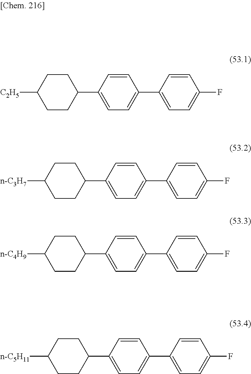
C1=CC(C2=CC=C(C3CCC([C2H5])CC3)C=C2)=CC=C1F.C1=CC(C2=CC=C(C3CCC([n-C3H7])CC3)C=C2)=CC=C1F.C1=CC(C2=CC=C(C3CCC([n-C4H9])CC3)C=C2)=CC=C1F.C1=CC(C2=CC=C(C3CCC([n-C5H11])CC3)C=C2)=CC=C1F
